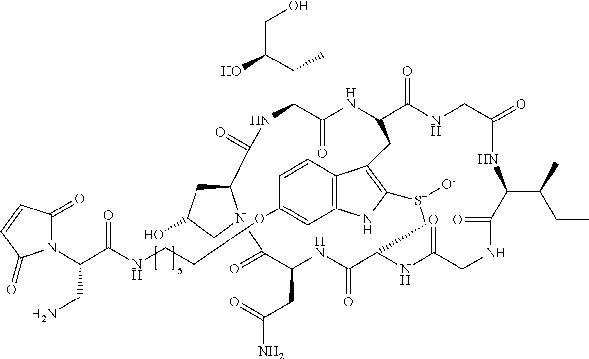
C12CC(O)CN1C(=O)C(CC(=O)N)NC(=O)C1NC(=O)CNC(=O)C(C(CC)C)NC(=O)CNC(=O)C(NC(=O)C(C(C)C(CO)O)NC2=O)CC2=C([S+]([O-])C1)NC1=C2C=CC(OCCNC(C(N2C(=O)C=CC2=O)CN)=O)=C1
